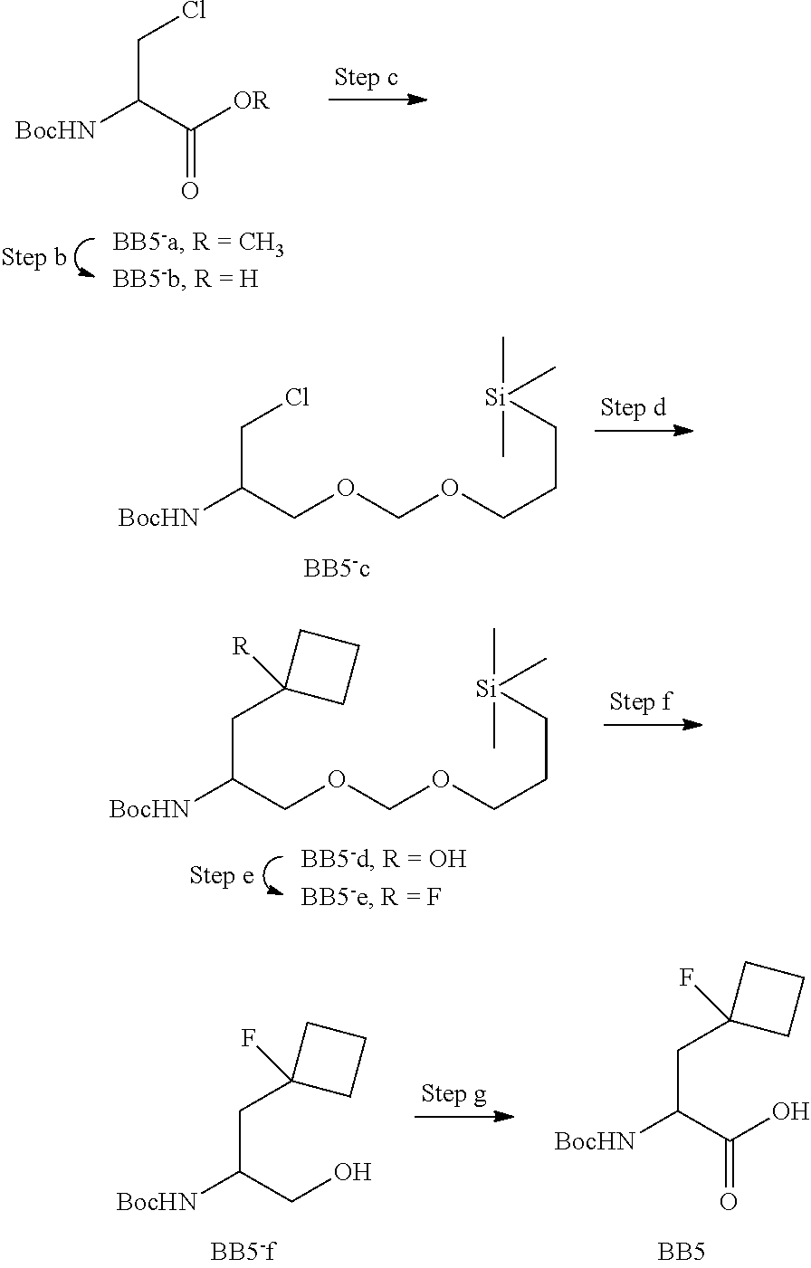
C(C([BocHN])C([OR])=O)Cl.C(C([BocHN])COCOCCC[Si](C)(C)C)Cl.C(C([BocHN])COCOCCC[Si](C)(C)C)C1([R])CCC1.C(C([BocHN])C(O)=O)C1(F)CCC1.C(C([BocHN])CO)C1(F)CCC1
